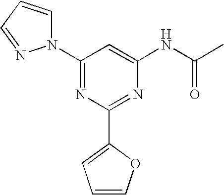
C1(N2C=CC=N2)=NC(C2=CC=CO2)=NC(NC(C)=O)=C1
